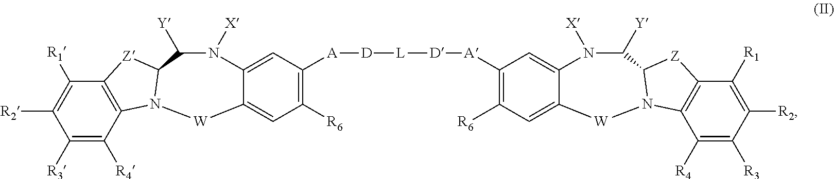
C1([R3])=C([R4])C2=C(C([R1])=C1[R2])[Z]C1N2[W]C2=CC([R6])=C([A][D][L][D][A]C3=C([R6])C=C4[W]N5C6=C(C([R1])=C([R2])C([R3])=C6[R4])[Z]C5C([Y])N([X])C4=C3)C=C2N([X])C1[Y]
